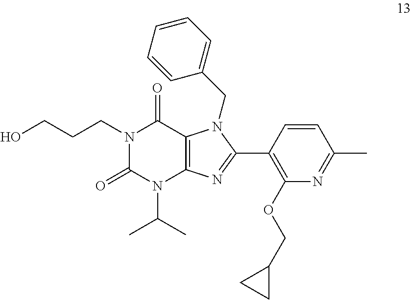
N1(CCCO)C(=O)N(C(C)C)C2=C(C1=O)N(CC1=CC=CC=C1)C(C1=C(OCC3CC3)N=C(C)C=C1)=N2
